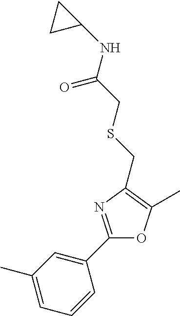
C1=C(C)C=C(C2=NC(CSCC(NC3CC3)=O)=C(C)O2)C=C1
